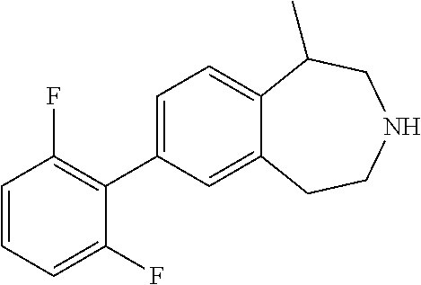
C1=C(C2=C(F)C=CC=C2F)C=C2C(=C1)C(C)CNCC2
